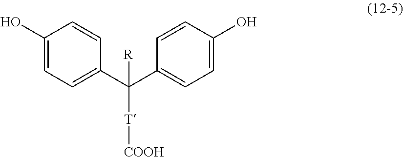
C1(O)=CC=C(C(C2=CC=C(O)C=C2)([T][COOH])[R])C=C1
